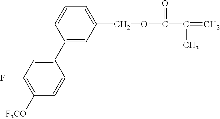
C1=CC=C(COC(=O)C(=C)C)C=C1C1=CC(F)=C([F3CO])C=C1
